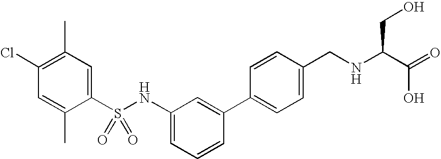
C1(C)=C(Cl)C=C(C)C(S(NC2=CC=CC(C3=CC=C(CNC(C(=O)O)CO)C=C3)=C2)(=O)=O)=C1
